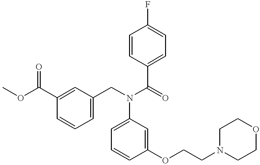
C1=CC(C(N(C2=CC=CC(OCCN3CCOCC3)=C2)CC2=CC=CC(C(OC)=O)=C2)=O)=CC=C1F
